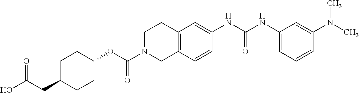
C1C(CC(O)=O)CCC(OC(N2CC3=C(CC2)C=C(NC(NC2=CC=CC(N(C)C)=C2)=O)C=C3)=O)C1
